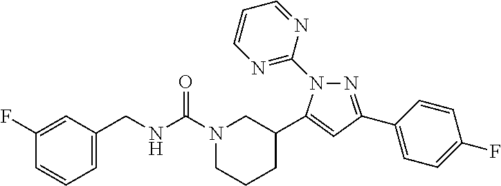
N1=C(C2=CC=C(F)C=C2)C=C(C2CN(C(NCC3=CC=CC(F)=C3)=O)CCC2)N1C1=NC=CC=N1
